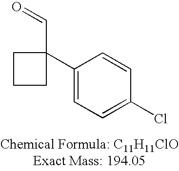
O=CC1(C2=CC=C(Cl)C=C2)CCC1
